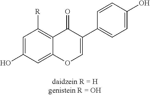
C1=C(O)C=C2C(=C1[R])C(=O)C(C1=CC=C(O)C=C1)=CO2
